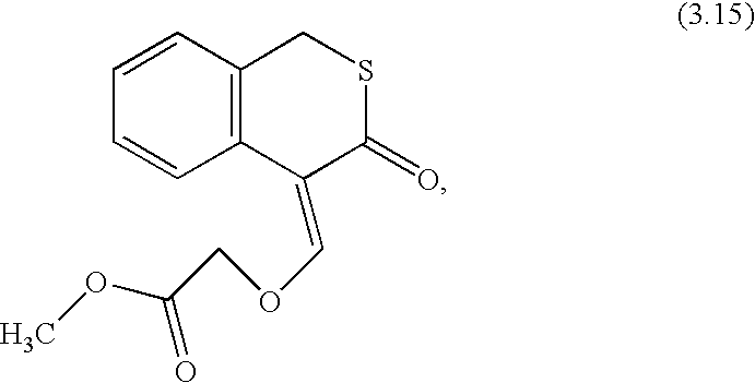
C12=C(C=CC=C1)CSC(=O)C2=COCC(OC)=O
